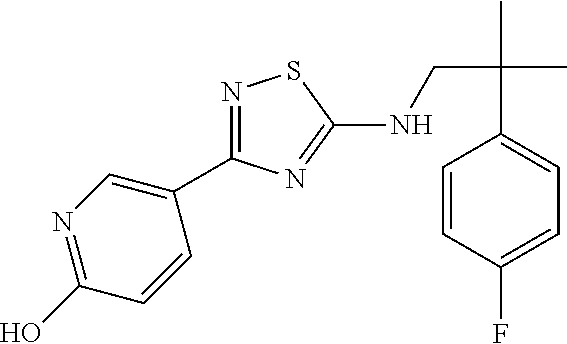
N1=C(C2=CN=C(O)C=C2)N=C(NCC(C)(C)C2=CC=C(F)C=C2)S1
